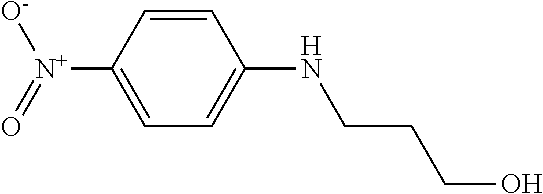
C1=C(NCCCO)C=CC([N+](=O)[O-])=C1
